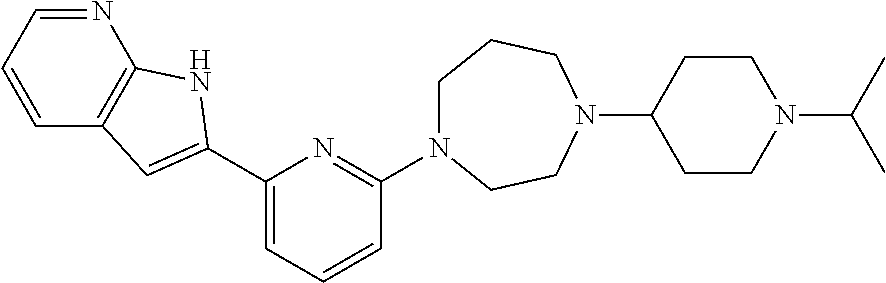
C1N(C2=NC(C3=CC4=C(N=CC=C4)N3)=CC=C2)CCN(C2CCN(C(C)C)CC2)CC1
